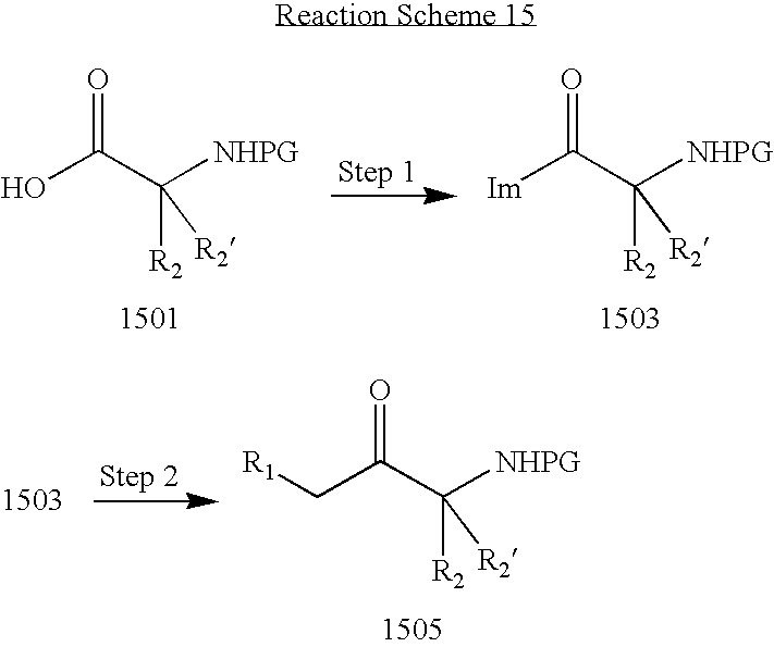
OC(C([NHPG])([R2])[R2])=O.[Im]C(C([NHPG])([R2])[R2])=O.[R1]CC(C([NHPG])([R2])[R2])=O
